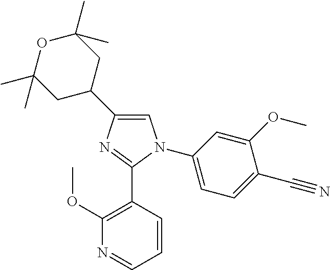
C1=C(C2CC(C)(C)OC(C)(C)C2)N=C(C2=C(OC)N=CC=C2)N1C1=CC=C(C#N)C(OC)=C1
